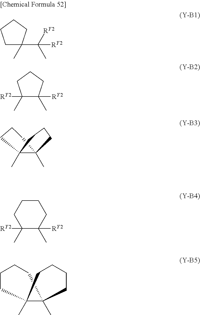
C1C(C(C)([RY2])[RY2])(C)CCC1.C1([RY2])(C)CCCC1(C)[RY2].CC12CCCC1(C)CCC2.C1([RY2])(C)C(C)([RY2])CCCC1.CC12C(C)(CCCC1)CCCC2
